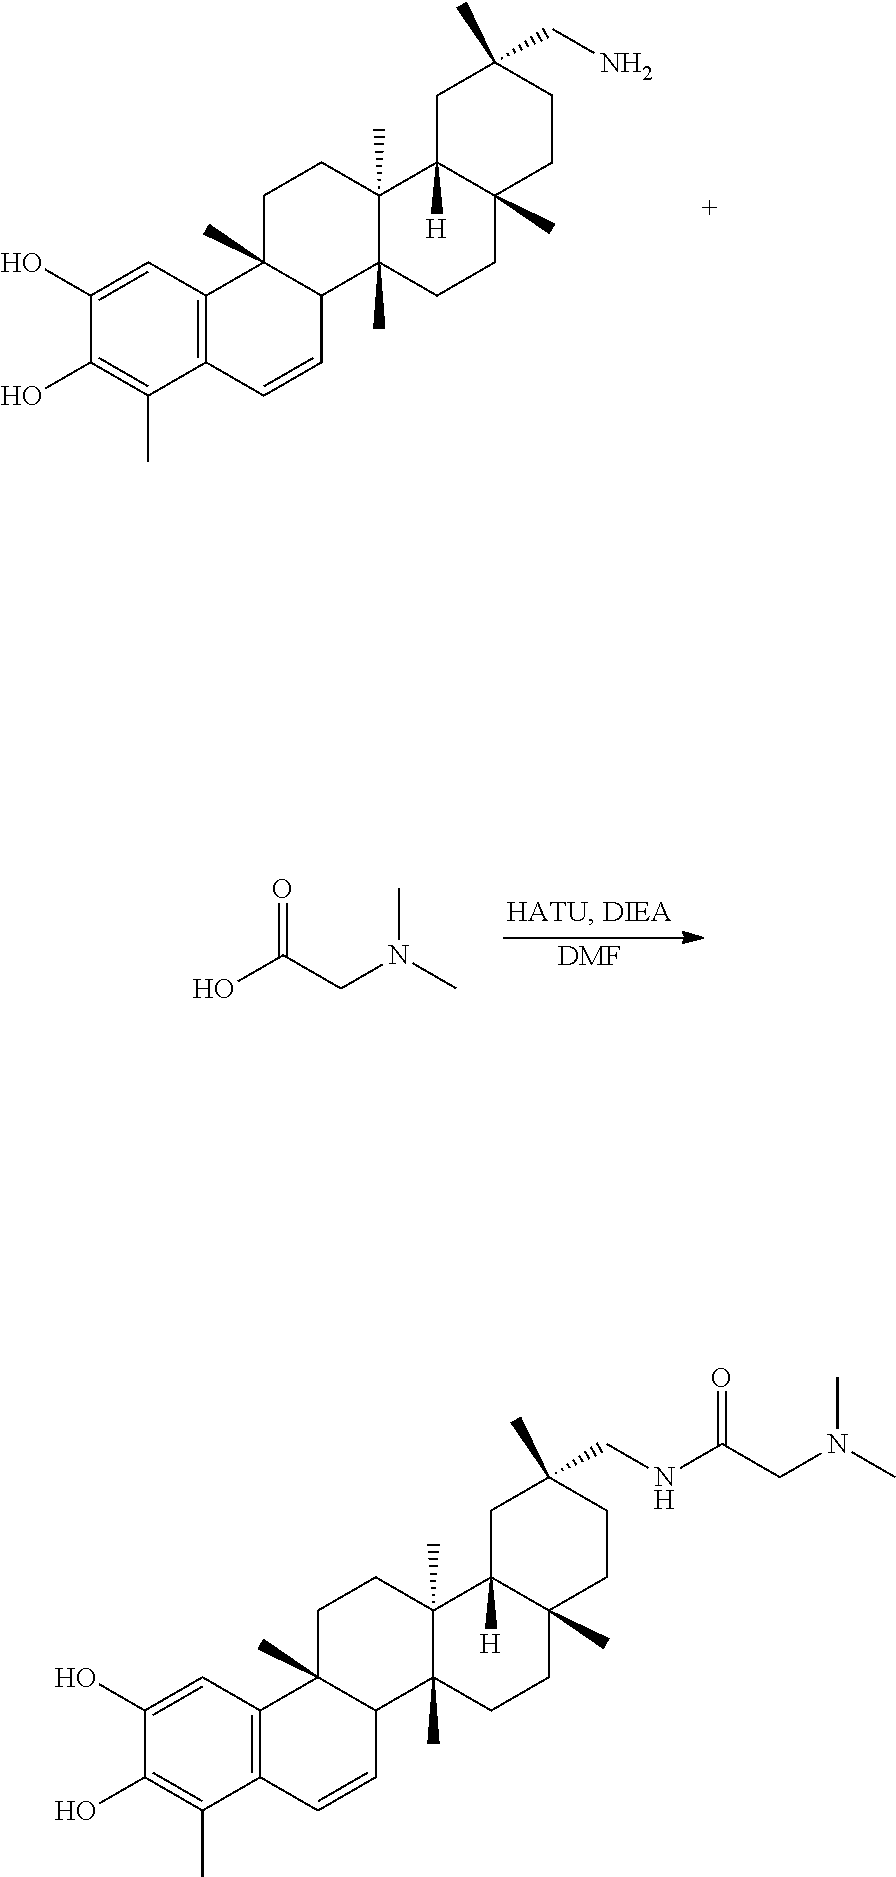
C1(O)=CC2=C(C(C)=C1O)C=CC1C2(C)CCC2(C)C1(C)CCC1(C)C2([H])CC(CN)(C)CC1.C(CN(C)C)(O)=O.[ DMF].C1(O)=CC2=C(C(C)=C1O)C=CC1C2(C)CCC2(C)C1(C)CCC1(C)C2([H])CC(CNC(CN(C)C)=O)(C)CC1
